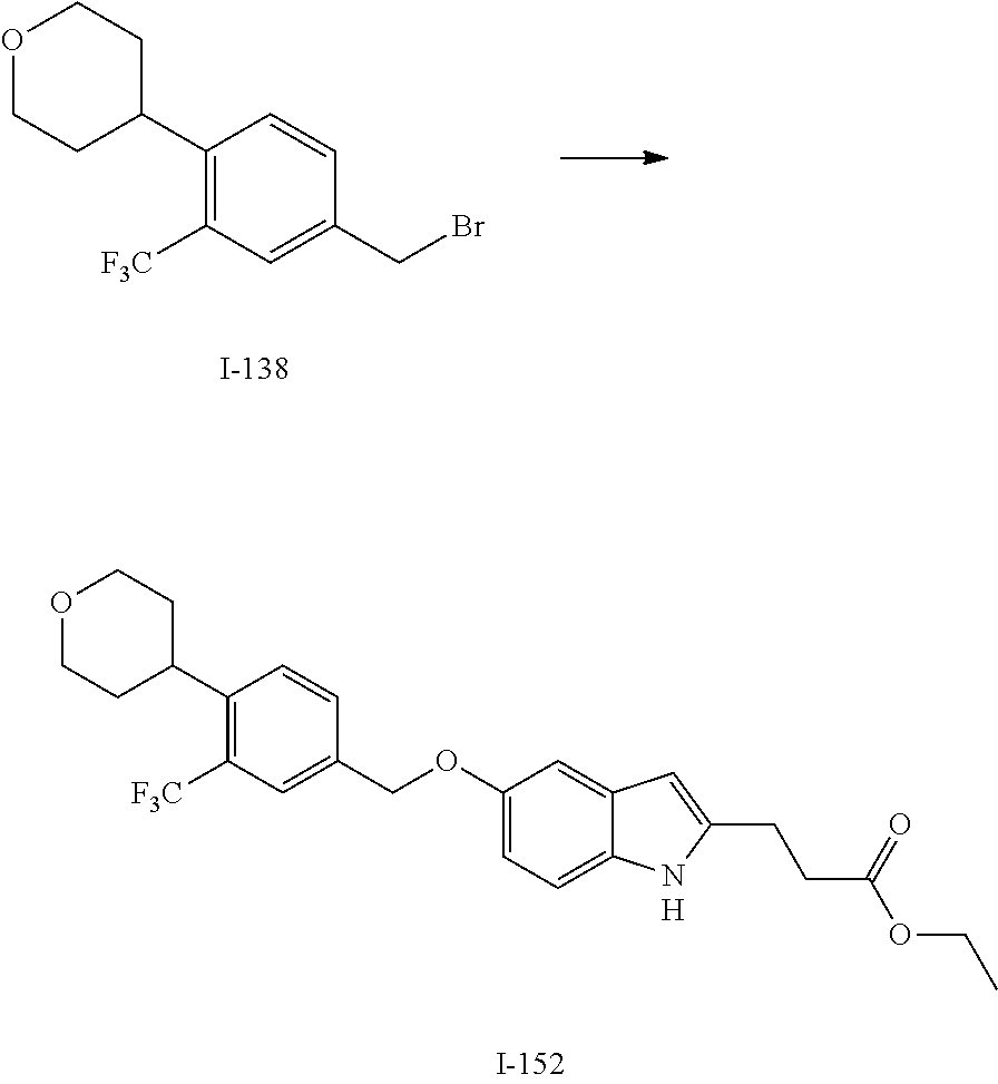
O1CCC(C2=C([F3C])C=C(CBr)C=C2)CC1.O1CCC(C2=C([F3C])C=C(COC3=CC=C4C(=C3)C=C(CCC(OCC)=O)N4)C=C2)CC1.[H]
